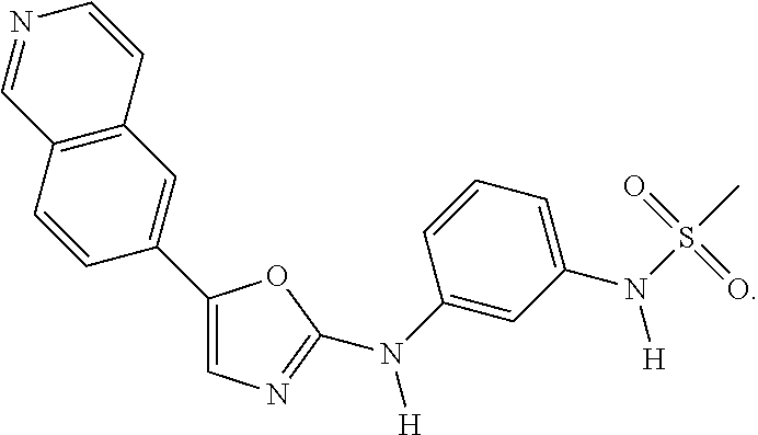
C1(C2=CC3=C(C=C2)C=NC=C3)=CN=C(N(C2=CC(N(S(=O)(=O)C)[H])=CC=C2)[H])O1
